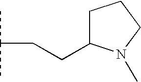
CC(C)CCC1CCCN1C
